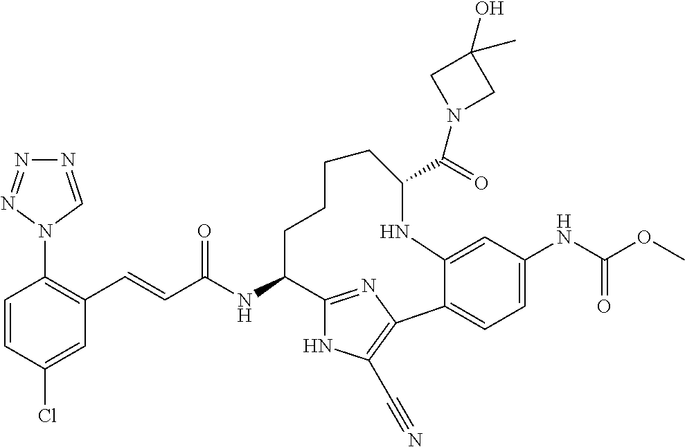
C(C(NC1C2=NC(=C(C#N)N2)C2=CC=C(NC(OC)=O)C=C2NC(C(N2CC(O)(C)C2)=O)CCCC1)=O)=CC1=C(N2C=NN=N2)C=CC(Cl)=C1
